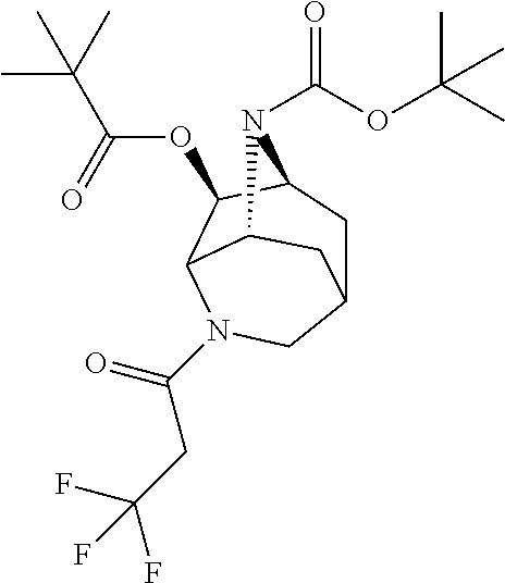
C12CC3C(OC(C(C)(C)C)=O)C(C(C1)N3C(OC(C)(C)C)=O)N(C(CC(F)(F)F)=O)C2
